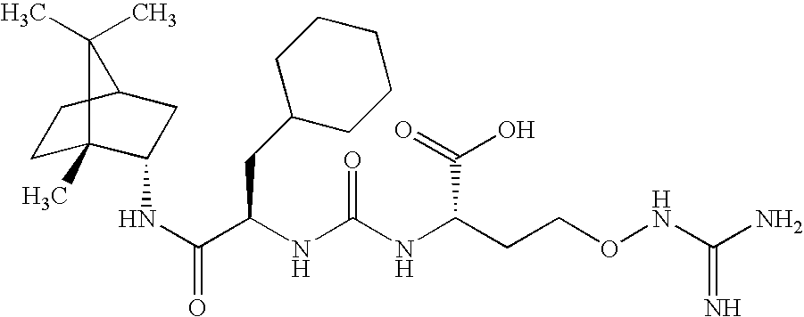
N(C(C(NC(NC(CCONC(N)=N)C(=O)O)=O)CC1CCCCC1)=O)C1C2(C)CCC(C1)C2(C)C
